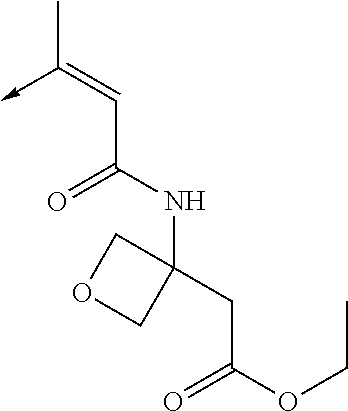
C(C(NC1(CC(OCC)=O)COC1)=O)=C(C)->C
